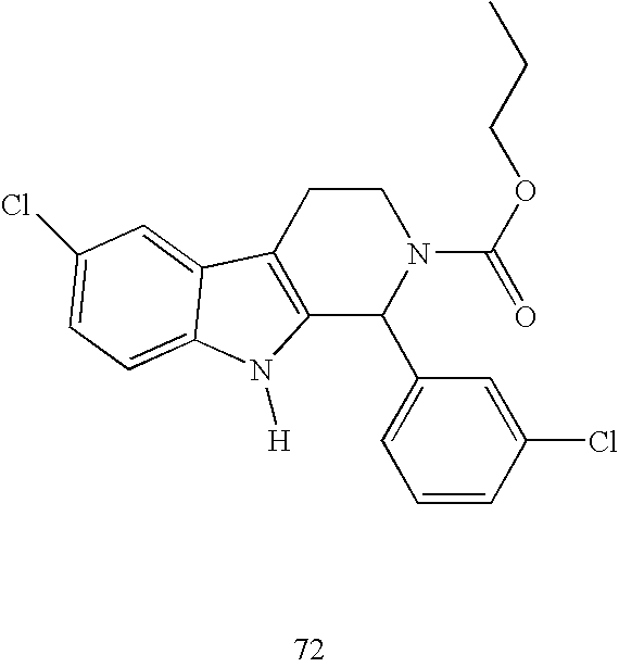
C12=C(CCN(C(=O)OCCC)C1C1=CC=CC(Cl)=C1)C1=CC(Cl)=CC=C1N2[H]
